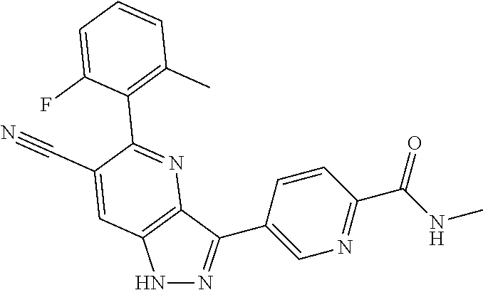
N1N=C(C2=CN=C(C(=O)NC)C=C2)C2=C1C=C(C#N)C(C1=C(C)C=CC=C1F)=N2
